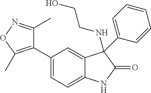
C1(C2=C(C)ON=C2C)=CC=C2C(=C1)C(NCCO)(C1=CC=CC=C1)C(=O)N2
